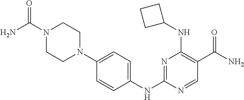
C1=CC(NC2=NC(NC3CCC3)=C(C(N)=O)C=N2)=CC=C1N1CCN(C(=O)N)CC1
